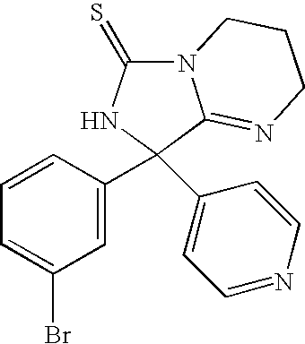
C1(C2(C3=CC=NC=C3)NC(=S)N3C2=NCCC3)=CC(Br)=CC=C1
